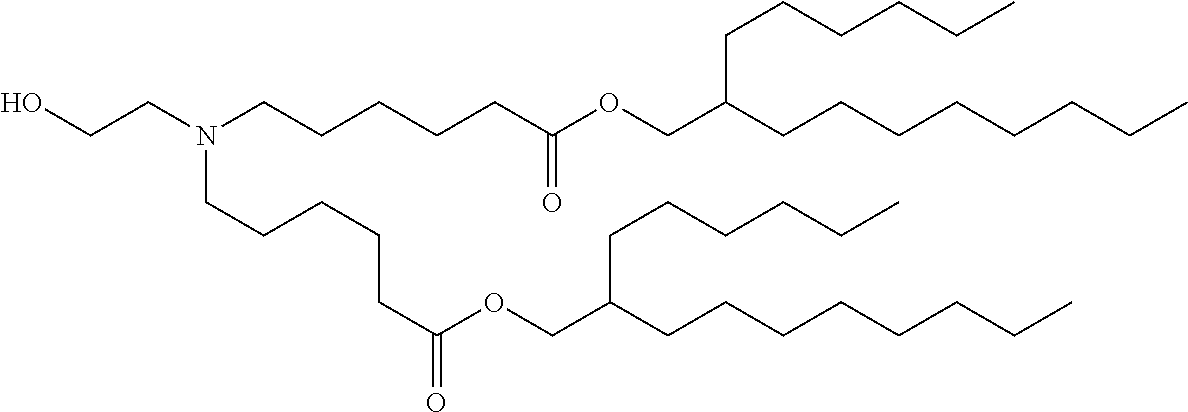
C(N(CCCCCC(OCC(CCCCCCCC)CCCCCC)=O)CCCCCC(OCC(CCCCCCCC)CCCCCC)=O)CO
